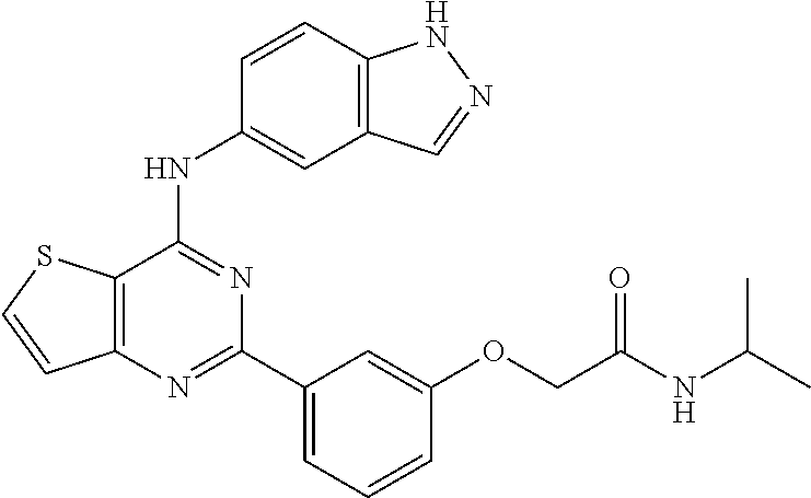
C12=C(N=C(C3=CC=CC(OCC(NC(C)C)=O)=C3)N=C1NC1=CC3=C(C=C1)NN=C3)C=CS2
